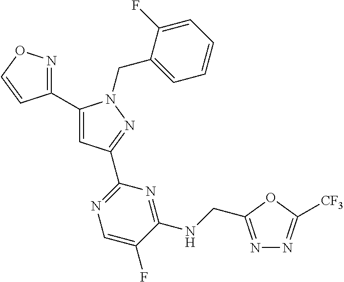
C1(C2=NOC=C2)=CC(C2=NC=C(F)C(NCC3=NN=C([CF3])O3)=N2)=NN1CC1=CC=CC=C1F
